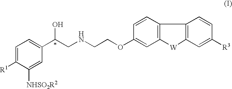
C1(OCCNCC(C2=CC=C([R1])C([NHSO2R2])=C2)O)=CC2=C(C=C1)C1=C(C=C([R3])C=C1)[W]2
